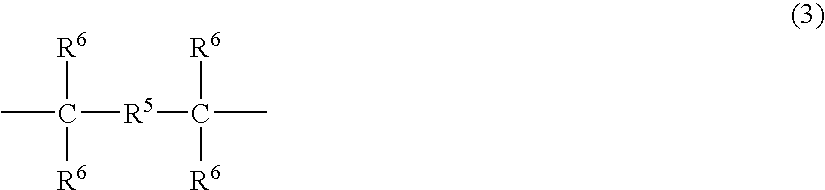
[R6]C(C)([R5]C([R6])([R6])C)[R6]
